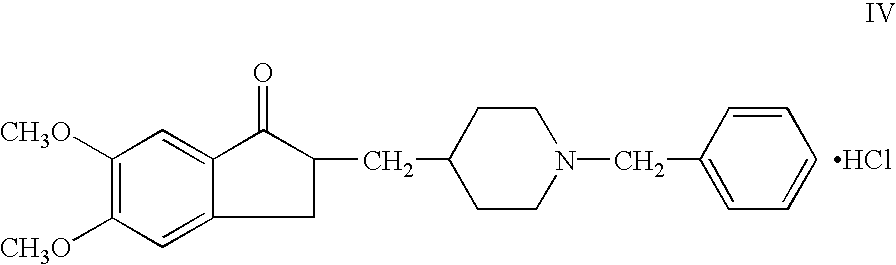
C12=CC([CH3O])=C([CH3O])C=C1C(=O)C(CC1CCN(CC3=CC=CC=C3)CC1)C2.Cl
